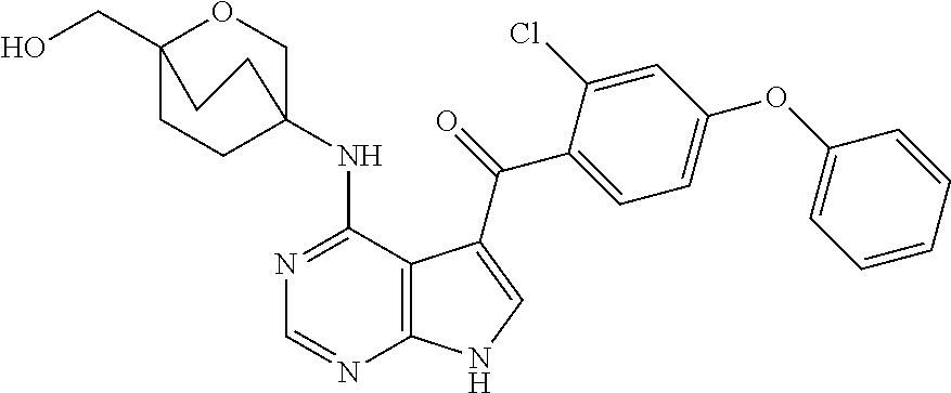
C12(CO)CCC(NC3=NC=NC4=C3C(C(=O)C3=CC=C(OC5=CC=CC=C5)C=C3Cl)=CN4)(CO1)CC2
